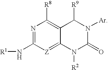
N1=C(N[R1])[Z]=C2C(=C1[R8])C([R9])N([Ar])C(=O)N2[R2]
